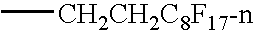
C[CH2CH2C8F17-n]
